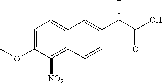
C1=C(OC)C([NO2])=C2C(=C1)C=C(C(C(O)=O)C)C=C2
